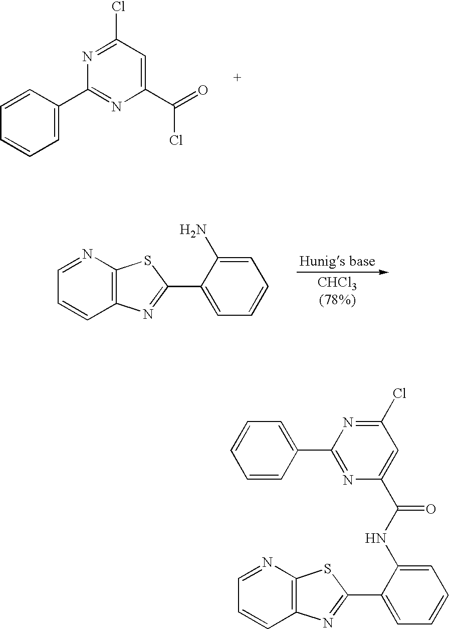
N1=C(Cl)C=C(C(=O)Cl)N=C1C1=CC=CC=C1.[Hunigs base].C1(C2=NC3=C(S2)N=CC=C3)=CC=CC=C1N.C1(C2=NC3=C(S2)N=CC=C3)=CC=CC=C1NC(C1=CC(Cl)=NC(C2=CC=CC=C2)=N1)=O
